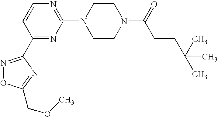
C1(N2CCN(C(=O)CCC(C)(C)C)CC2)=NC=CC(C2=NOC(COC)=N2)=N1
